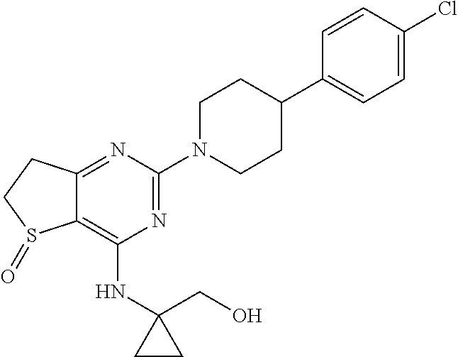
N1=C(N2CCC(C3=CC=C(Cl)C=C3)CC2)N=C2C(=C1NC1(CO)CC1)S(=O)CC2
